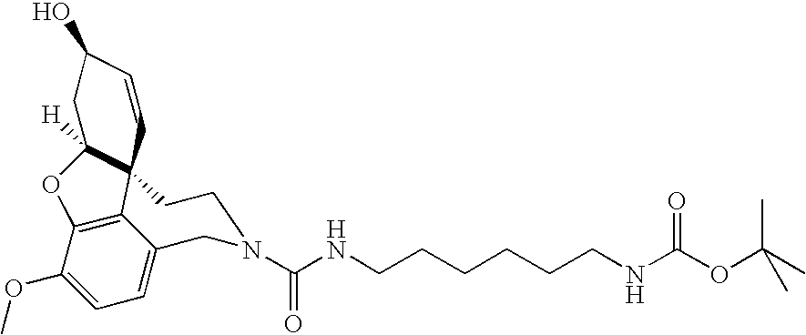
C1(OC)=CC=C2C3=C1OC1([H])C3(CCN(C(NCCCCCCNC(OC(C)(C)C)=O)=O)C2)C=CC(O)C1
